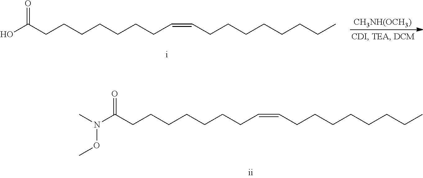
CN(C(CCCCCCCC=CCCCCCCCC)=O)OC.[CH3NH(OCH3)].OC(CCCCCCCC=CCCCCCCCC)=O
